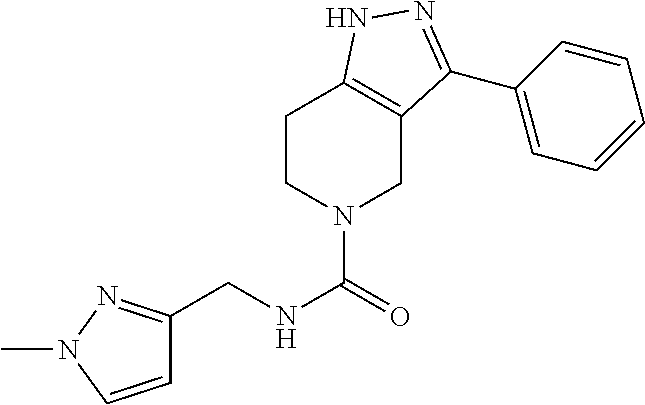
C1CN(C(=O)NCC2=NN(C)C=C2)CC2=C1NN=C2C1=CC=CC=C1
